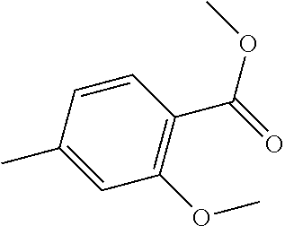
C1=CC(C)=CC(OC)=C1C(=O)OC
